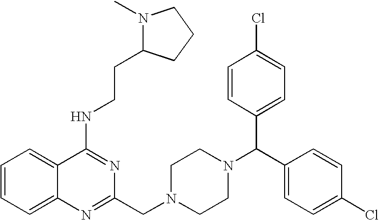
C1=CC=C2C(=C1)C(NCCC1N(C)CCC1)=NC(CN1CCN(C(C3=CC=C(Cl)C=C3)C3=CC=C(Cl)C=C3)CC1)=N2
